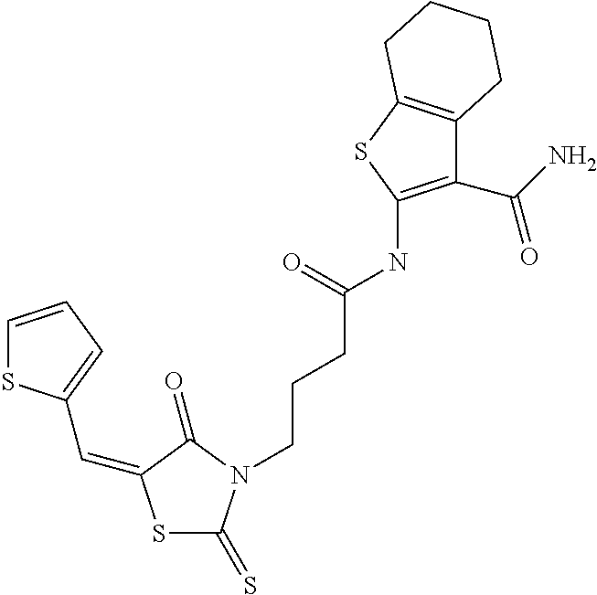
S1C(=S)N(CCCC(NC2=C(C(N)=O)C3=C(S2)CCCC3)=O)C(=O)C1=CC1=CC=CS1
